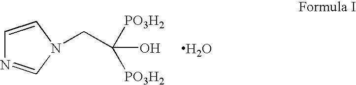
C1=CN(CC(O)([PO3H2])[PO3H2])C=N1.O
